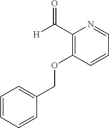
C1=CC=CC(COC2=C(C([H])=O)N=CC=C2)=C1
